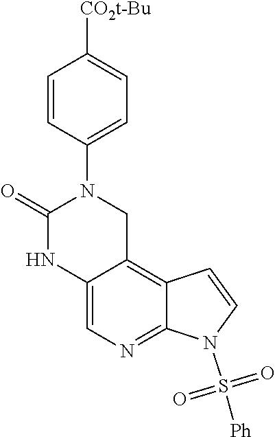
C12=CN=C3C(=C1CN(C1=CC=C([CO2t-Bu])C=C1)C(=O)N2)C=CN3S([Ph])(=O)=O
